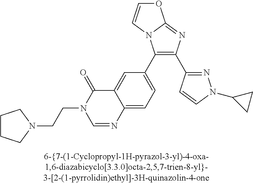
C1(C2=CC=C3C(=C2)C(=O)N(CCN2CCCC2)C=N3)=C(C2=NN(C3CC3)C=C2)N=C2N1C=CO2
